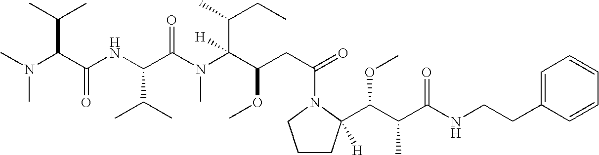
CN(C(C(NC(C(N(C(C(CC(=O)N1C(C(C(C(NCCC2=CC=CC=C2)=O)C)OC)([H])CCC1)OC)(C(CC)C)[H])C)=O)C(C)C)=O)C(C)C)C
